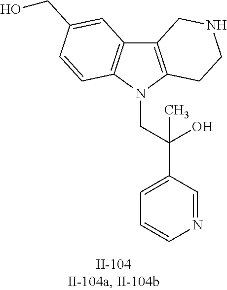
C12=C(N(CC(C3=CC=CN=C3)(O)C)C3=C1C=C(CO)C=C3)CCNC2
